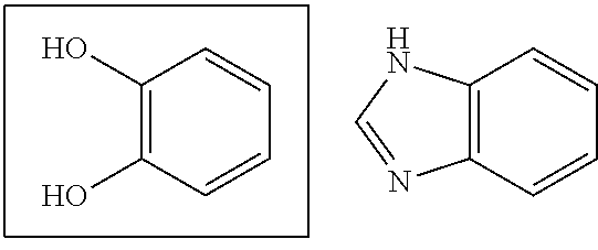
C1(O)=C(O)C=CC=C1.C12=C(C=CC=C1)N=CN2
